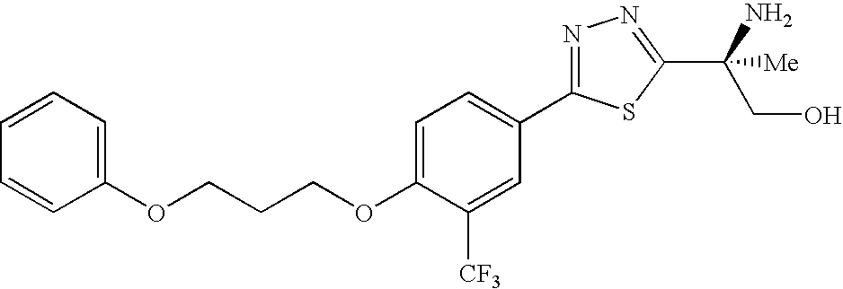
C1=CC=CC=C1OCCCOC1=CC=C(C2=NN=C(C(CO)([Me])N)S2)C=C1[CF3]
